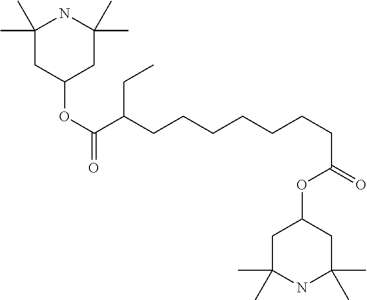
C1(C)(C)CC(OC(=O)C(CCCCCCCC(OC2CC(C)(C)NC(C)(C)C2)=O)CC)CC(C)(C)N1
